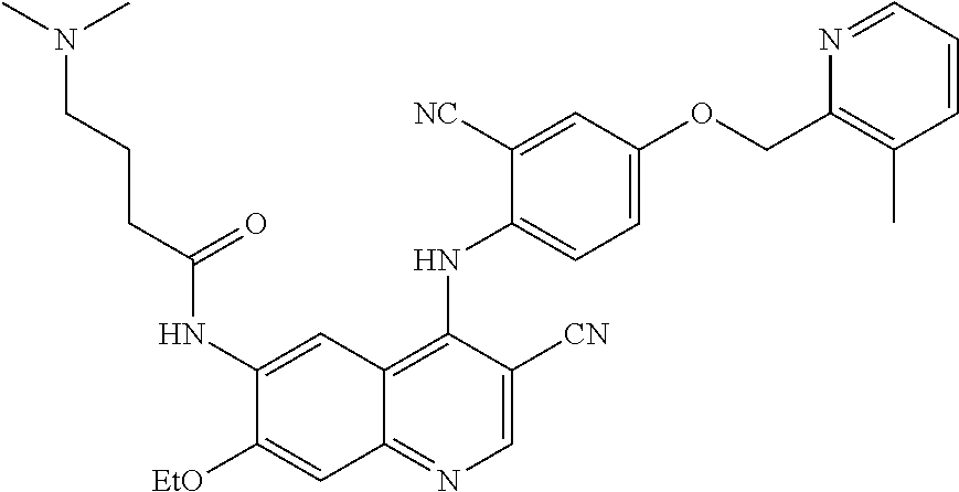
C1=C([CN])C(NC2=CC=C(OCC3=C(C)C=CC=N3)C=C2[NC])=C2C(=N1)C=C([EtO])C(NC(CCCN(C)C)=O)=C2
